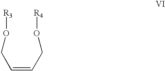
C(=CCO[R4])CO[R3]
